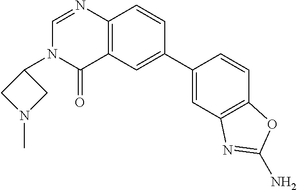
C1(=O)C2=C(N=CN1C1CN(C)C1)C=CC(C1=CC3=C(C=C1)OC(N)=N3)=C2
